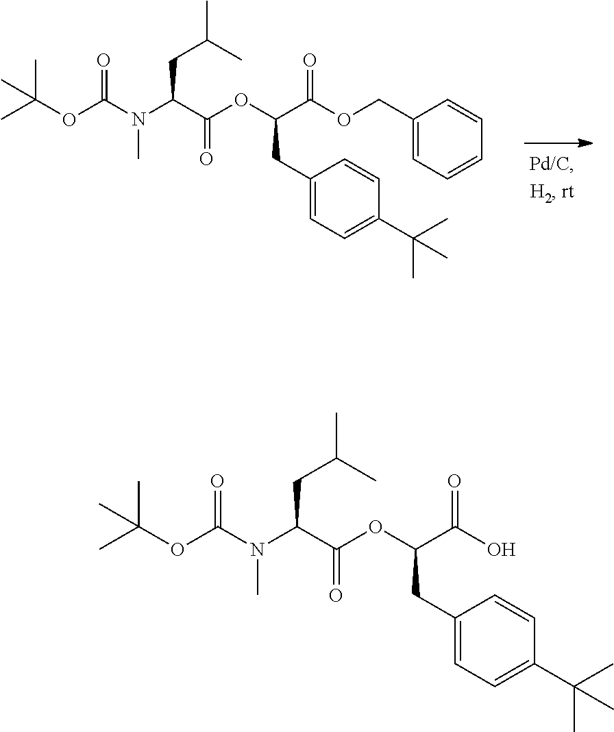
N(C(C(OC(C(O)=O)CC1=CC=C(C(C)(C)C)C=C1)=O)CC(C)C)(C)C(OC(C)(C)C)=O.N(C(C(OC(C(OCC1=CC=CC=C1)=O)CC1=CC=C(C(C)(C)C)C=C1)=O)CC(C)C)(C)C(OC(C)(C)C)=O
